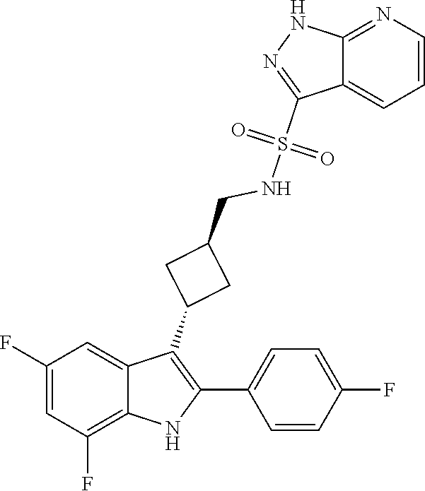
O=S(NCC1CC(C2=C(C3=CC=C(F)C=C3)NC3=C(F)C=C(F)C=C23)C1)(C1=NNC2=NC=CC=C12)=O
